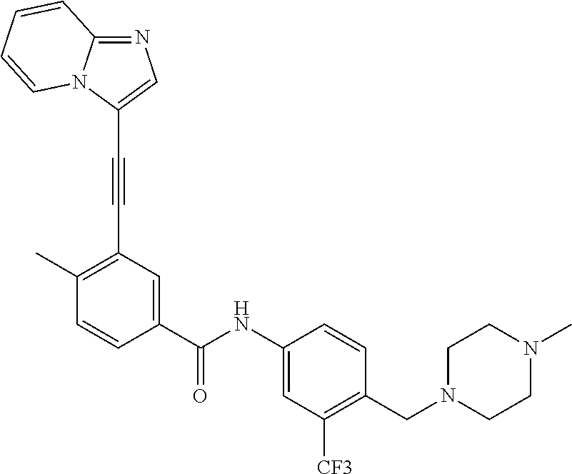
C12=NC=C(C#CC3=C(C)C=CC(C(NC4=CC([CF3])=C(CN5CCN(C)CC5)C=C4)=O)=C3)N1C=CC=C2
